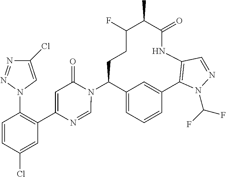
C12=CC=CC(=C1)C1=C(NC(=O)C(C)C(F)CCC2N2C(=O)C=C(C3=C(N4C=C(Cl)N=N4)C=CC(Cl)=C3)N=C2)C=NN1C(F)F
